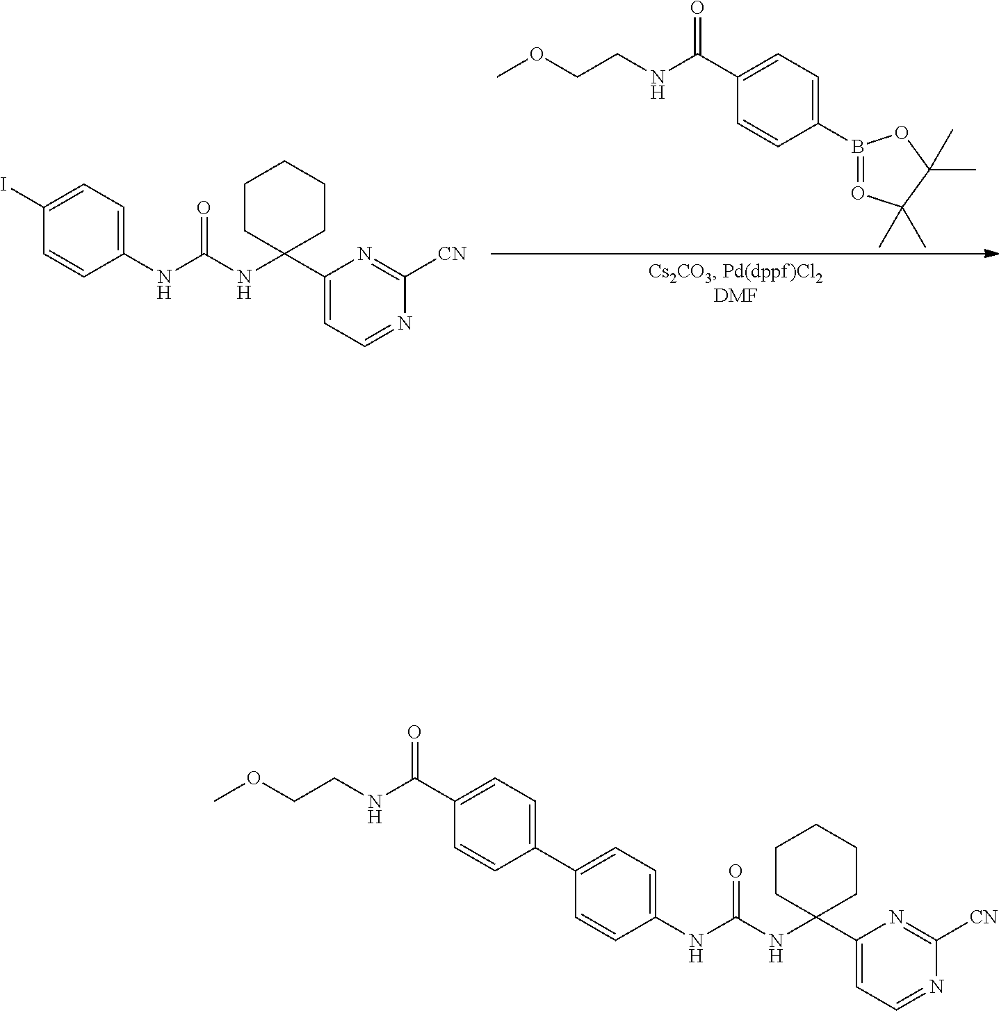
N(C(=O)NC1=CC=C(I)C=C1)C1(C2=CC=NC([CN])=N2)CCCCC1.C1(C(NCCOC)=O)=CC=C(B2=OC(C)(C)C(C)(C)O2)C=C1.C1(C(NCCOC)=O)=CC=C(C2=CC=C(NC(NC3(C4=CC=NC([CN])=N4)CCCCC3)=O)C=C2)C=C1
